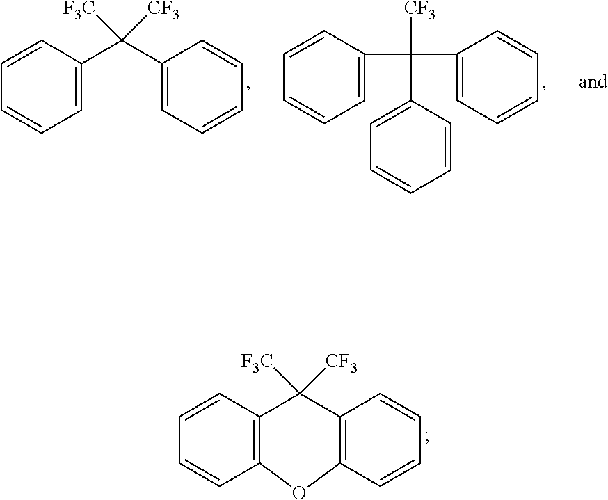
C1=CC=CC2=C1C([F3C])([CF3])C1=C(C=CC=C1)O2.C1=CC=CC=C1C(C1=CC=CC=C1)([CF3])C1=CC=CC=C1.C1=CC=CC=C1C(C1=CC=CC=C1)([F3C])[CF3]
